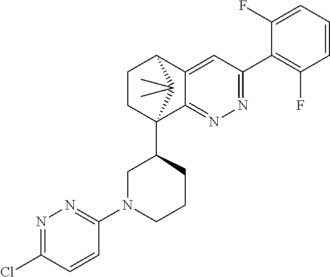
C1(F)=CC=CC(F)=C1C1=NN=C2C(=C1)C1CCC2(C2CN(C3=NN=C(Cl)C=C3)CCC2)C1(C)C
